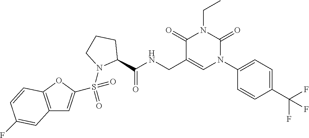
C1(C(NCC2=CN(C3=CC=C(C(F)(F)F)C=C3)C(=O)N(CC)C2=O)=O)CCCN1S(=O)(=O)C1=CC2=C(O1)C=CC(F)=C2
